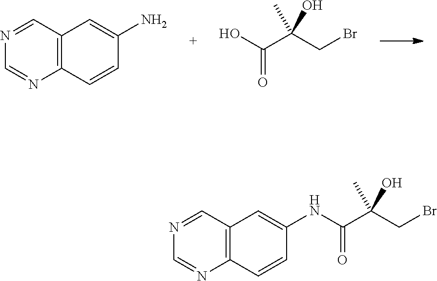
C12=C(C=CC(N)=C1)N=CN=C2.O=C(O)C(O)(CBr)C.C12=C(C=CC(NC(=O)C(O)(CBr)C)=C1)N=CN=C2
